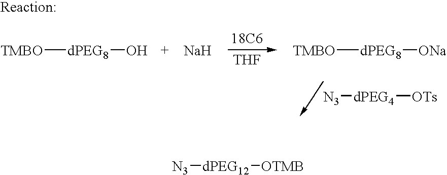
[TMBO][dPEG8]O.[Na].[18C6].[THF].[TMBO][dPEG8][ONa].[N3][dPEG4][OTs].[N3][dPEG12][OTMB]
